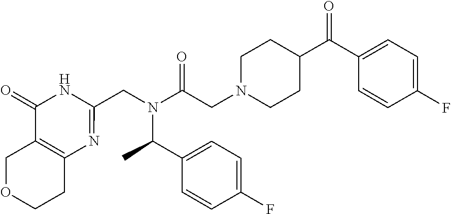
C12=C(COCC1)C(=O)NC(CN(C(CN1CCC(C(C3=CC=C(F)C=C3)=O)CC1)=O)C(C)C1=CC=C(F)C=C1)=N2
